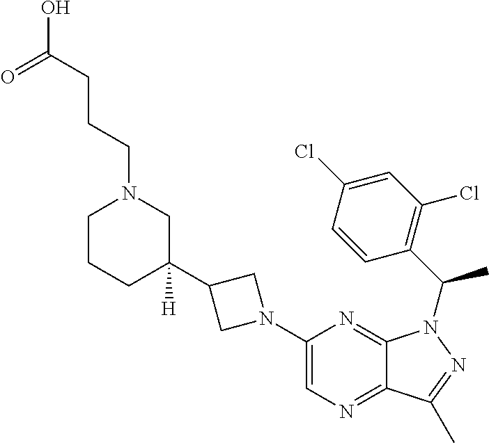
C1(C2([H])CN(CCCC(O)=O)CCC2)CN(C2=CN=C3C(=N2)N(C(C2=C(Cl)C=C(Cl)C=C2)C)N=C3C)C1
